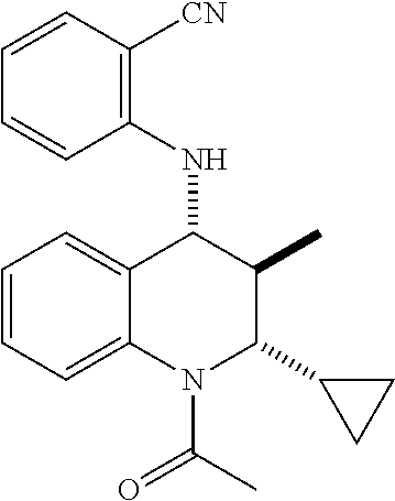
C1=CC=C2C(=C1)C(NC1=C([CN])C=CC=C1)C(C)C(C1CC1)N2C(=O)C
